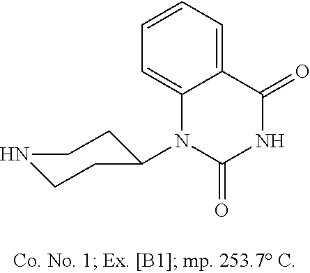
N1CCC(N2C(=O)NC(=O)C3=CC=CC=C23)CC1
